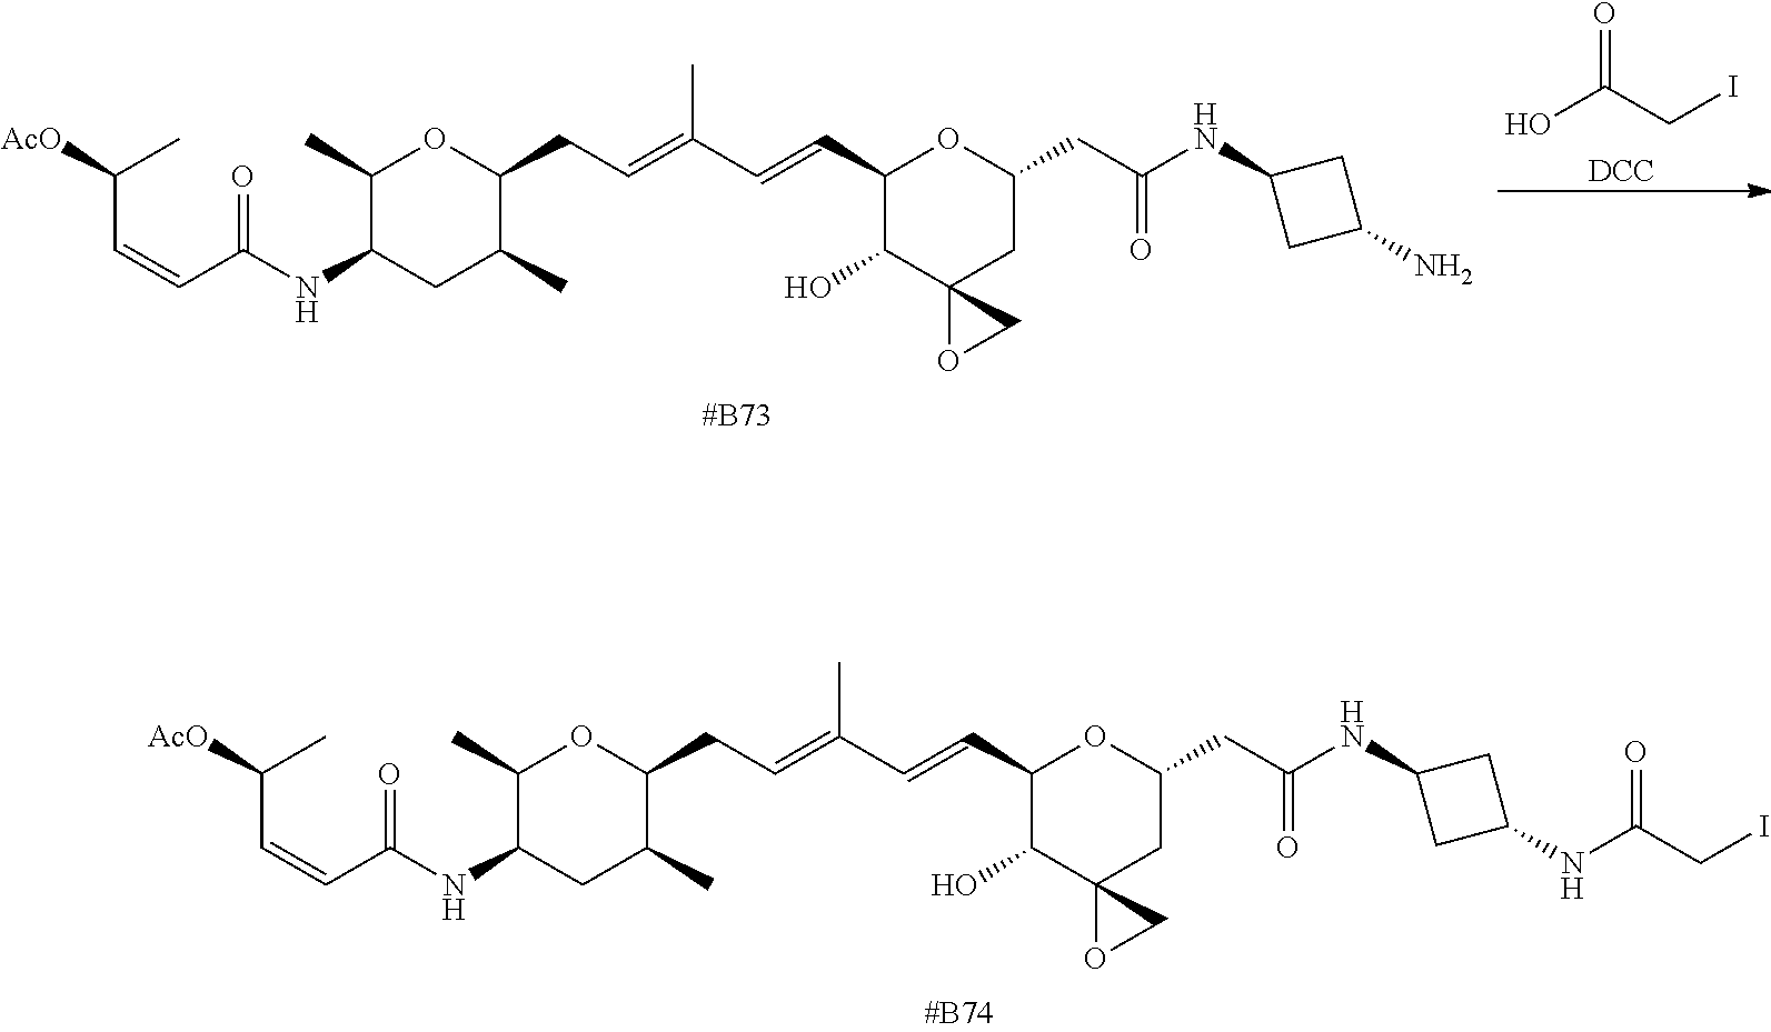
C(C=CC(=O)NC1CC(C)C(CC=C(C=CC2C(O)C3(CC(CC(NC4CC(NC(CI)=O)C4)=O)O2)OC3)C)OC1C)(C)[AcO].C(C=CC(=O)NC1CC(C)C(CC=C(C=CC2C(O)C3(CC(CC(NC4CC(N)C4)=O)O2)OC3)C)OC1C)(C)[AcO].OC(CI)=O.[DCC]
